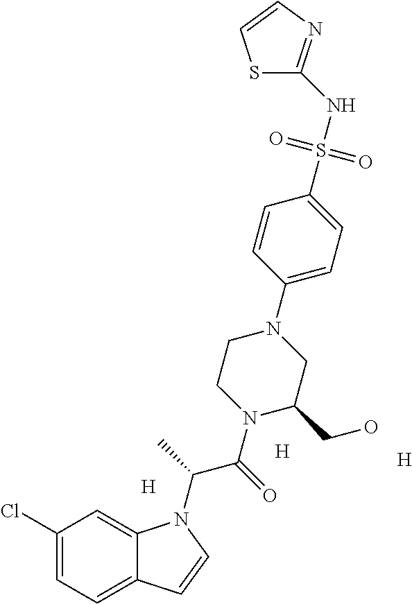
[H].[H].[H].C1(Cl)=CC=C2C(=C1)N(C(C(N1C(CO)CN(C3=CC=C(S(NC4=NC=CS4)(=O)=O)C=C3)CC1)=O)C)C=C2
